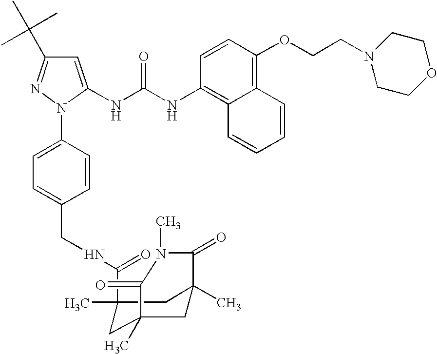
C1=C(NC(NC2=C3C(=C(OCCN4CCOCC4)C=C2)C=CC=C3)=O)N(C2=CC=C(CNC(C3(C)CC4(C)CC(C)(C3)C(=O)N(C)C4=O)=O)C=C2)N=C1C(C)(C)C
